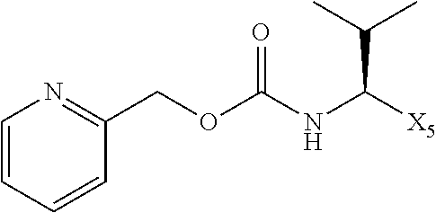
C(OC(=O)NC(C(C)C)[X5])C1=NC=CC=C1
